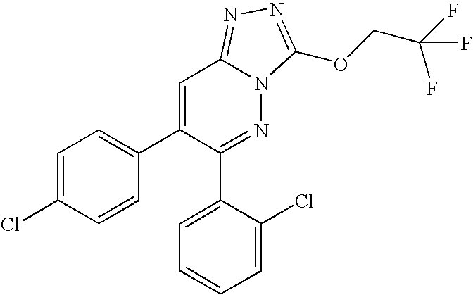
C1=C(Cl)C=CC(C2=CC3=NN=C(OCC(F)(F)F)N3N=C2C2=CC=CC=C2Cl)=C1
